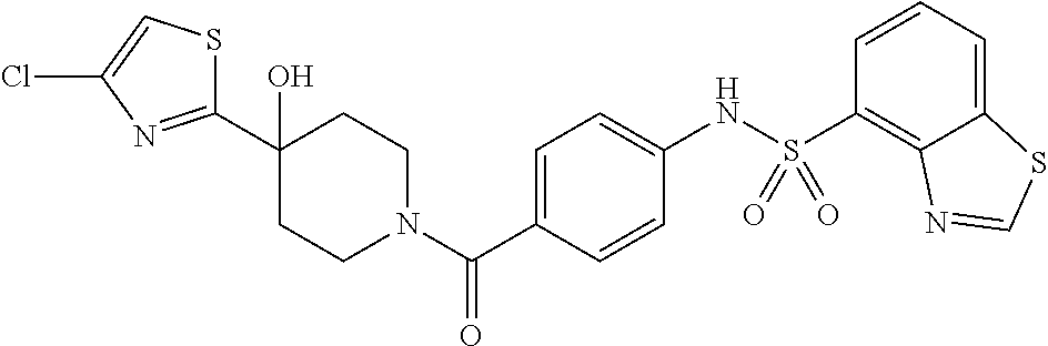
C1CN(C(C2=CC=C(NS(C3=C4C(=CC=C3)SC=N4)(=O)=O)C=C2)=O)CCC1(O)C1=NC(Cl)=CS1
